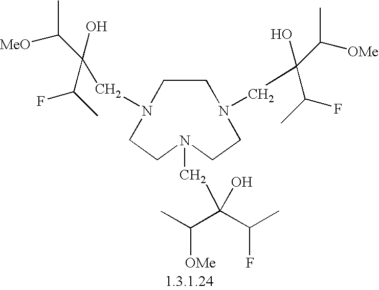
C1N(CC(C(F)C)(C([OMe])C)O)CCN(CC(C([OMe])C)(C(F)C)O)CCN(CC(C([MeO])C)(C(F)C)O)C1
